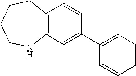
C12=C(NCCCC1)C=C(C1=CC=CC=C1)C=C2
